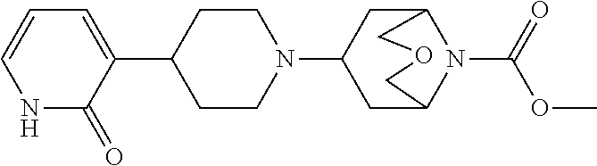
C1(C2=CC=CNC2=O)CCN(C2CC3N(C(=O)OC)C(C2)COC3)CC1
